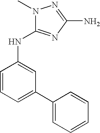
C1=CC=C(C2=CC=CC=C2)C=C1NC1=NC(N)=NN1C
